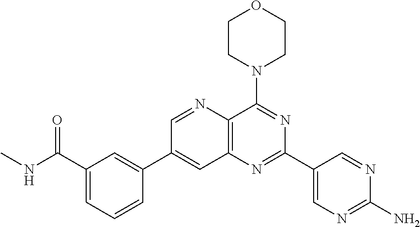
C1(C(NC)=O)=CC=CC(C2=CC3=C(N=C2)C(N2CCOCC2)=NC(C2=CN=C(N)N=C2)=N3)=C1
